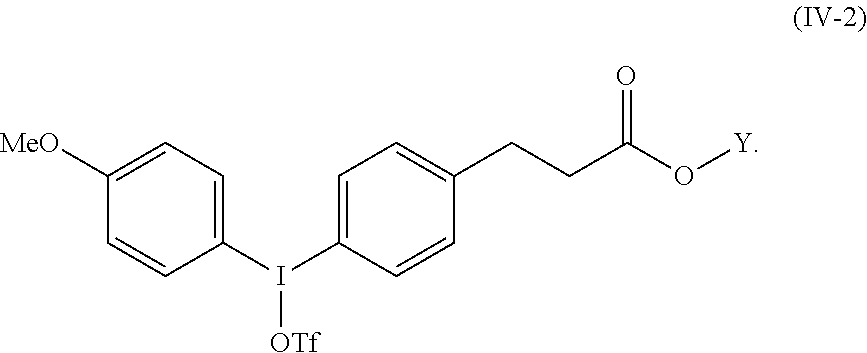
C1=C(I(C2=CC=C([MeO])C=C2)[OTf])C=CC(CCC(O[Y])=O)=C1
